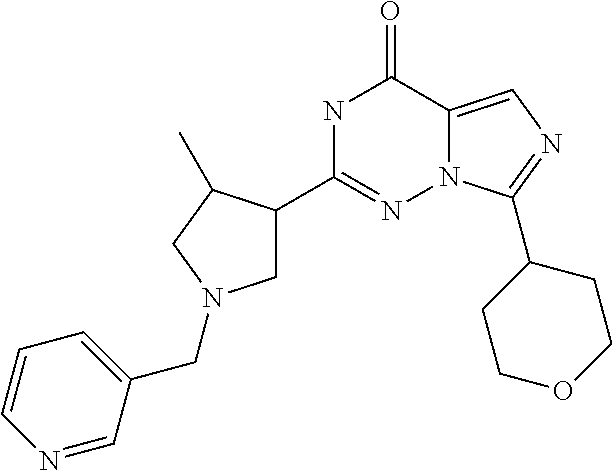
N1C(C2CN(CC3=CC=CN=C3)CC2C)=NN2C(=CN=C2C2CCOCC2)C1=O
